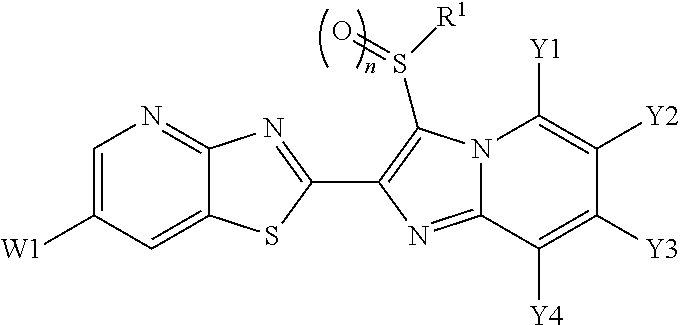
C1=C([W1])C=C2C(=N1)N=C(C1=C(S([R1])=O)N3C(=N1)C([Y4])=C([Y3])C([Y2])=C3[Y1])S2
